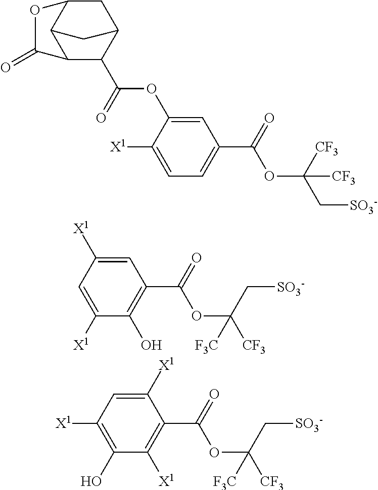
C1=C(C(OC([CF3])(C[SO3-])[CF3])=O)C=C(OC(C2C3CC4C(C2C(=O)O4)C3)=O)C([X1])=C1.C1(O)=C(C(OC(C[SO3-])([CF3])[F3C])=O)C=C([X1])C=C1[X1].C1([X1])=C(C(OC(C[SO3-])([CF3])[F3C])=O)C([X1])=CC([X1])=C1O
